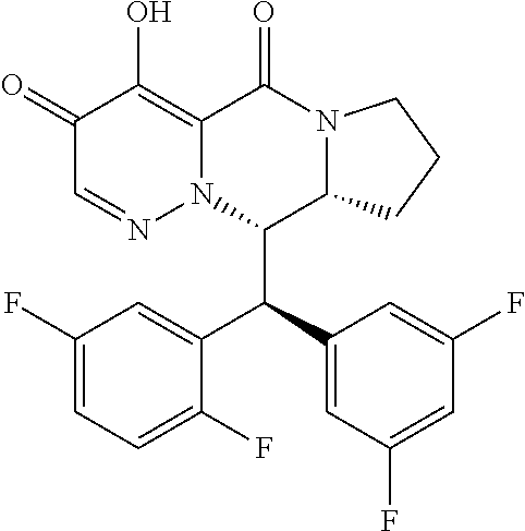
C1(=O)C=NN2C(=C1O)C(=O)N1C(C2C(C2=CC(F)=CC(F)=C2)C2=CC(F)=CC=C2F)CCC1
